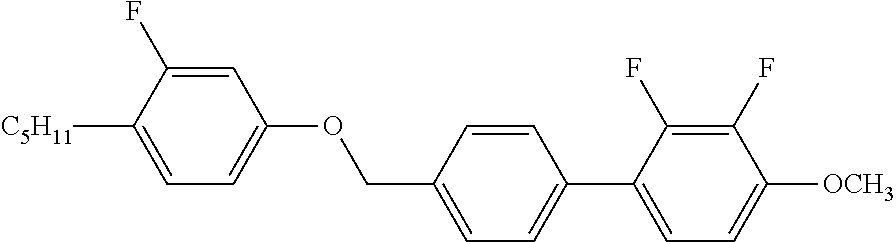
C1=C(F)C([C5H11])=CC=C1OCC1=CC=C(C2=CC=C([OCH3])C(F)=C2F)C=C1
